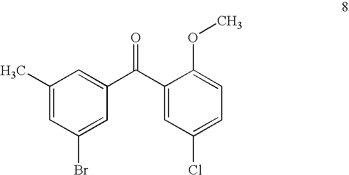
C1(C)=CC(Br)=CC(C(C2=CC(Cl)=CC=C2OC)=O)=C1
